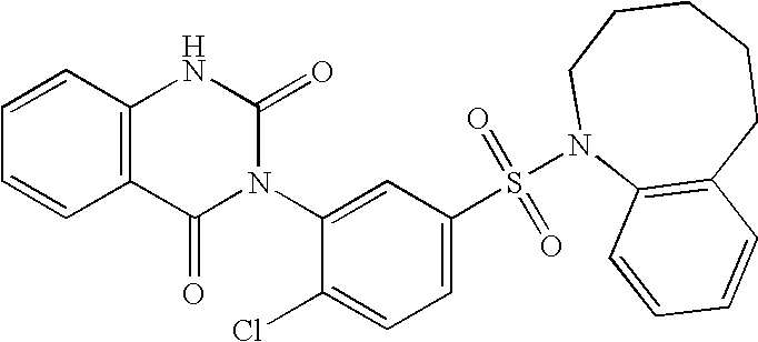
C1=CC2=C(C=C1)C(=O)N(C1=CC(S(N3C4=C(CCCCC3)C=CC=C4)(=O)=O)=CC=C1Cl)C(=O)N2
